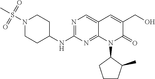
N1(S(C)(=O)=O)CCC(NC2=NC=C3C(=N2)N(C2CCCC2C)C(=O)C(CO)=C3)CC1
